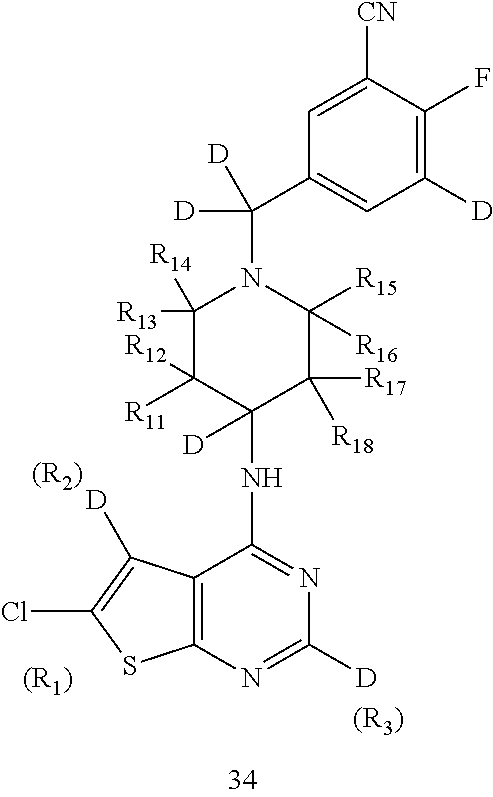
N1(C(C2=CC([D])=C(F)C([CN])=C2)([D])[D])C([R13])([R14])C([R12])([R11])C(NC2=NC([D])=NC3=C2C([D])=C(Cl)S3)([D])C([R17])([R18])C1([R15])[R16].[(R3)].[(R2)].[(R1)]
